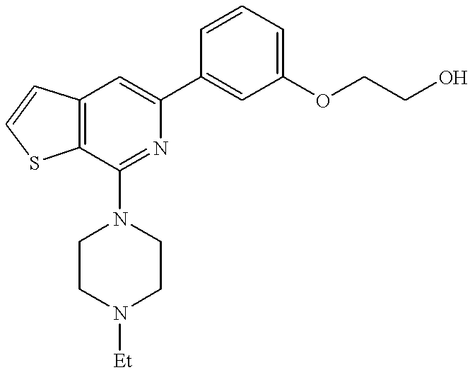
C12=C(C(N3CCN([Et])CC3)=NC(C3=CC(OCCO)=CC=C3)=C1)SC=C2
